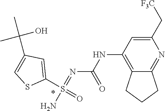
N(=S(=O)(N)C1=CC(C(C)(C)O)=CS1)C(NC1=C2CCCC2=NC(C[F3C])=C1)=O
